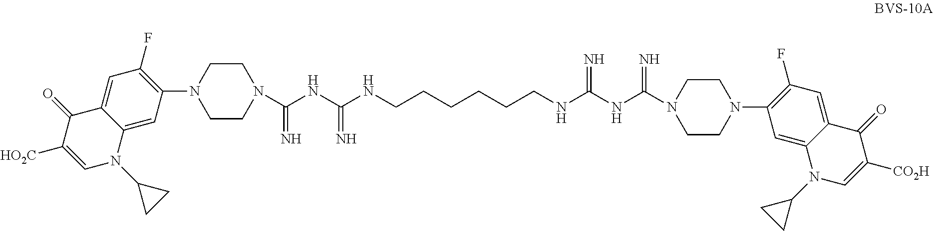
C1CN(C(NC(NCCCCCCNC(NC(=N)N2CCN(C3=C(F)C=C4C(=C3)N(C3CC3)C=C([CO2H])C4=O)CC2)=N)=N)=N)CCN1C1=C(F)C=C2C(=C1)N(C1CC1)C=C([HO2C])C2=O
